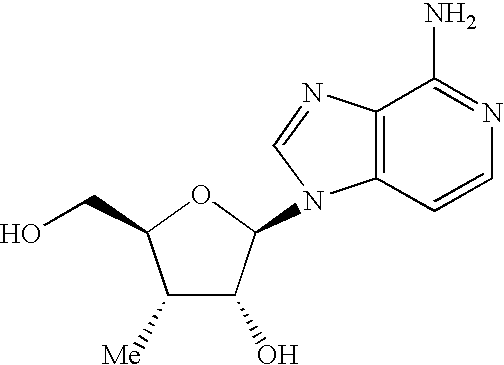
C1([Me])C(O)C(N2C3=C(N=C2)C(N)=NC=C3)OC1CO
